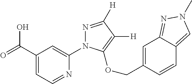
C1(C(=O)O)=CC=NC(N2N=C([H])C([H])=C2OCC2=CC3=NN(C)C=C3C=C2)=C1
